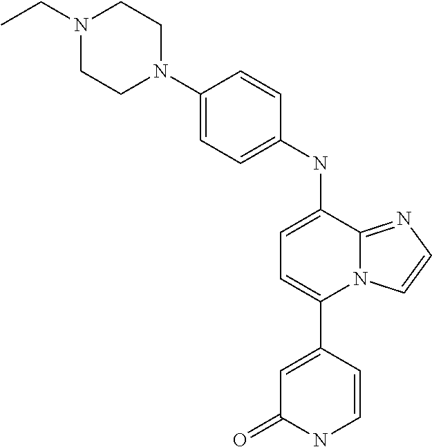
C1(C2=CC=C(NC3=CC=C(N4CCN(CC)CC4)C=C3)C3=NC=CN23)=CC(=O)NC=C1
